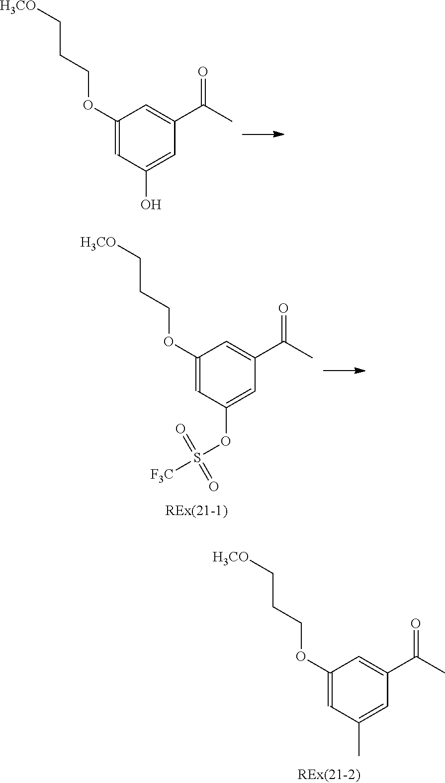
C1(OCCC[H3CO])=CC(O)=CC(C(C)=O)=C1.C1(OCCC[H3CO])=CC(OS([F3C])(=O)=O)=CC(C(C)=O)=C1.C1(OCCC[H3CO])=CC(C)=CC(C(C)=O)=C1
